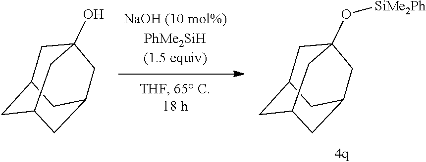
C1C2CC3CC(CC1(O[SiMe2Ph])C3)C2.C1C2CC3CC(CC1(O)C3)C2
